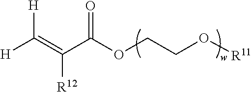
[H]C(=C(C(OCCO[R11])=O)[R12])[H]
